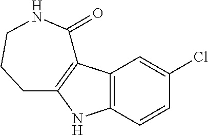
C12=C(C=C(Cl)C=C1)C1=C(N2)CCCNC1=O
